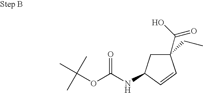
C1(C(O)=O)(CC)CC(NC(OC(C)(C)C)=O)C=C1
